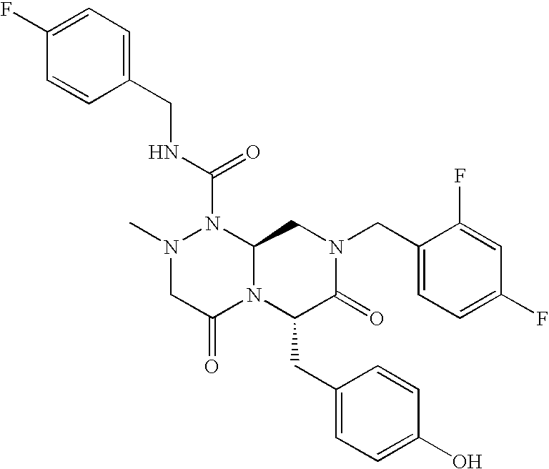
N1(C(NCC2=CC=C(F)C=C2)=O)N(C)CC(=O)N2C1CN(CC1=CC=C(F)C=C1F)C(=O)C2CC1=CC=C(O)C=C1
